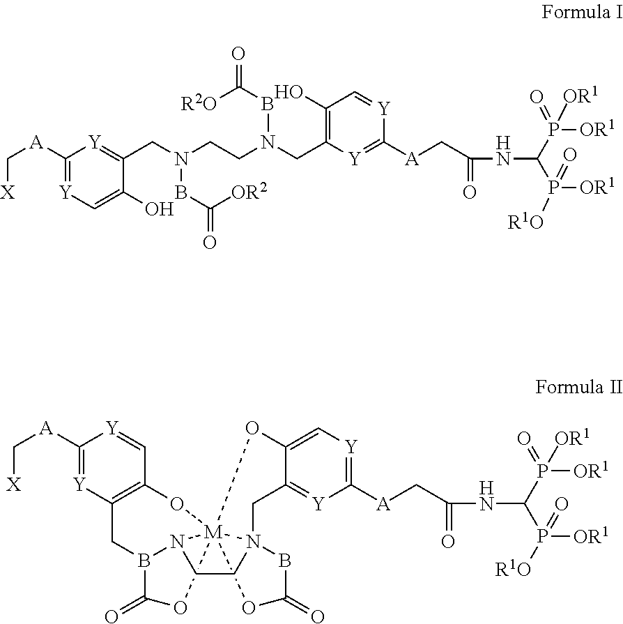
C1([A]C[X])=[Y]C=C(O)C(CN(BC([OR2])=O)CCN(CC2=C(O)C=[Y]C([A]CC(=O)NC(P([OR1])(=O)[OR1])P([OR1])([R1O])=O)=[Y]2)BC([R2O])=O)=[Y]1.C1([A]CC(=O)NC(P([OR1])(=O)[OR1])P([OR1])([R1O])=O)=[Y]C=C2C(=[Y]1)CN13BC(=O)O[M]145(OC1=C([Y]=C([A]C[X])[Y]=C1)CB(N4CC3)C(=O)O5)O2
